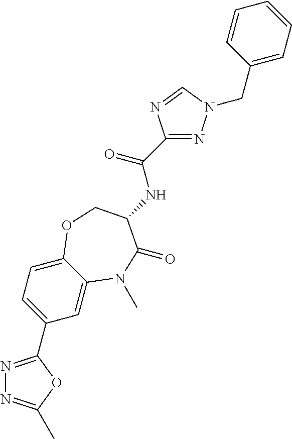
C1=C2C(=CC=C1C1=NN=C(C)O1)OCC(NC(C1=NN(CC3=CC=CC=C3)C=N1)=O)C(=O)N2C
